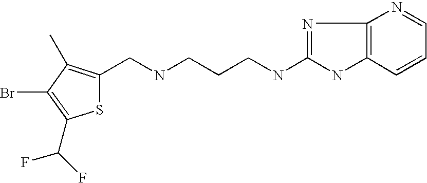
S1C(CNCCCNC2=NC3=C(N2)C=CC=N3)=C(C)C(Br)=C1C(F)F
